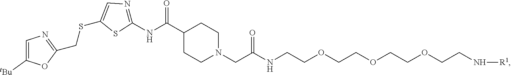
C1=C([tBu])OC(CSC2=CN=C(NC(=O)C3CCN(CC(=O)NCCOCCOCCOCCN[R1])CC3)S2)=N1
